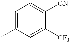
C1=C(C)C=C([CF3])C([CN])=C1
